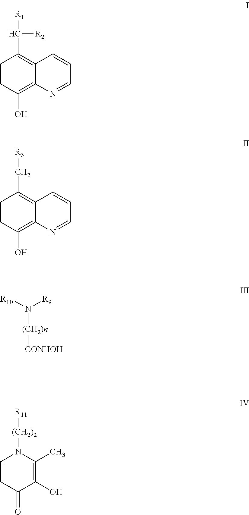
C1(O)=C2C(=C(C[R3])C=C1)C=CC=N2.C1(O)=C2C(=C(C([R2])[R1])C=C1)C=CC=N2.[(CH2)2]([R11])N1C(C)=C(O)C(=O)C=C1.[R10]N([R9])[(CH2)n][CONHOH]
